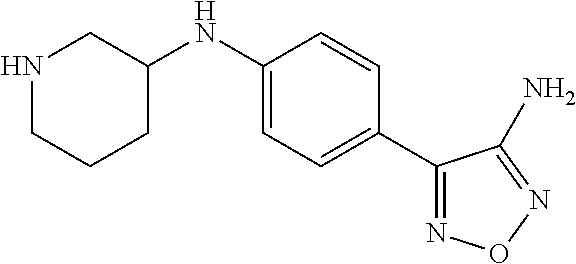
C1(NC2CNCCC2)=CC=C(C2=NON=C2N)C=C1
